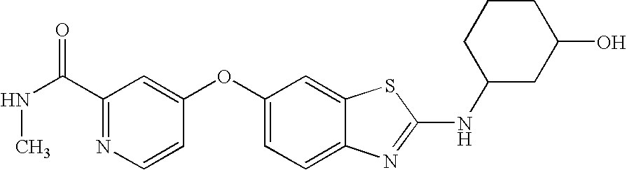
N1=C(C(NC)=O)C=C(OC2=CC=C3C(=C2)SC(NC2CC(O)CCC2)=N3)C=C1
